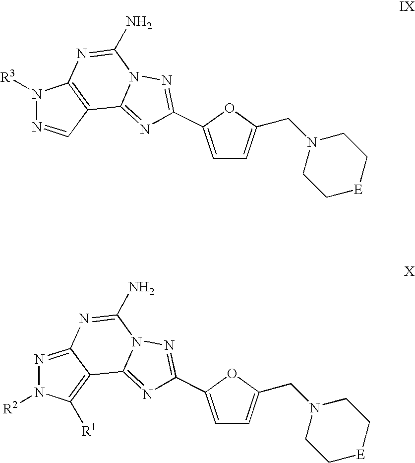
N1([R3])N=CC2=C1N=C(N)N1C2=NC(C2=CC=C(CN3CC[E]CC3)O2)=N1.N1=C2C(=C([R1])N1[R2])C1=NC(C3=CC=C(CN4CC[E]CC4)O3)=NN1C(N)=N2
